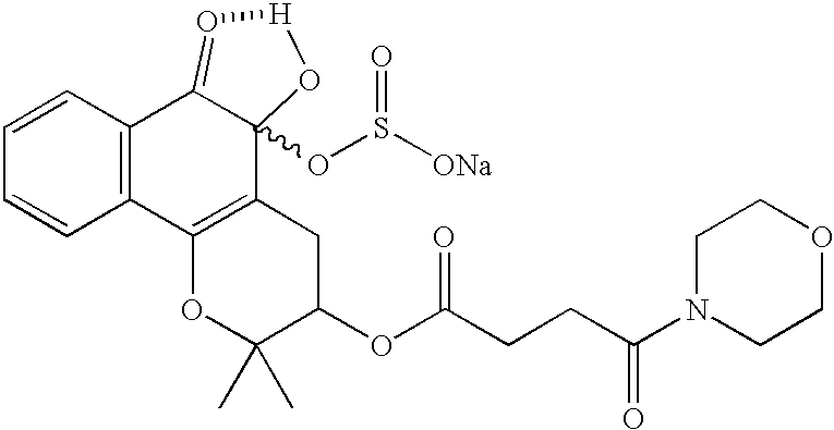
C1=CC2=C(C=C1)C1=C(C3(OS([ONa])=O)C2=O[H]O3)CC(OC(CCC(N2CCOCC2)=O)=O)C(C)(C)O1
